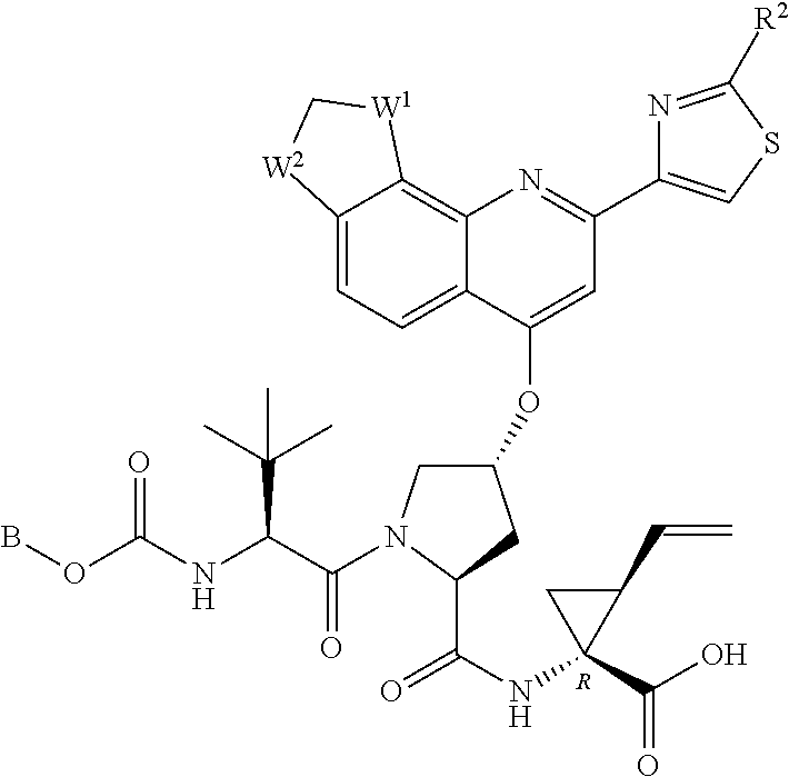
BOC(NC(C(=O)N1CC(OC2=CC(C3=CSC([R2])=N3)=NC3=C4C(=CC=C23)[W2]C[W1]4)CC1C(NC1(C(O)=O)C(C=C)C1)=O)C(C)(C)C)=O.[R]
